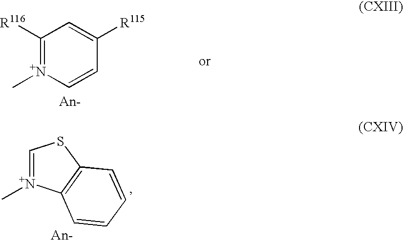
C1([R116])=[N+](C)C=CC([R115])=C1.C1=[N+](C)C2=C(S1)C=CC=C2
